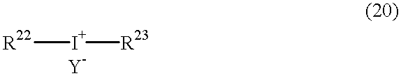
[R22][I+][R23].[Y]
